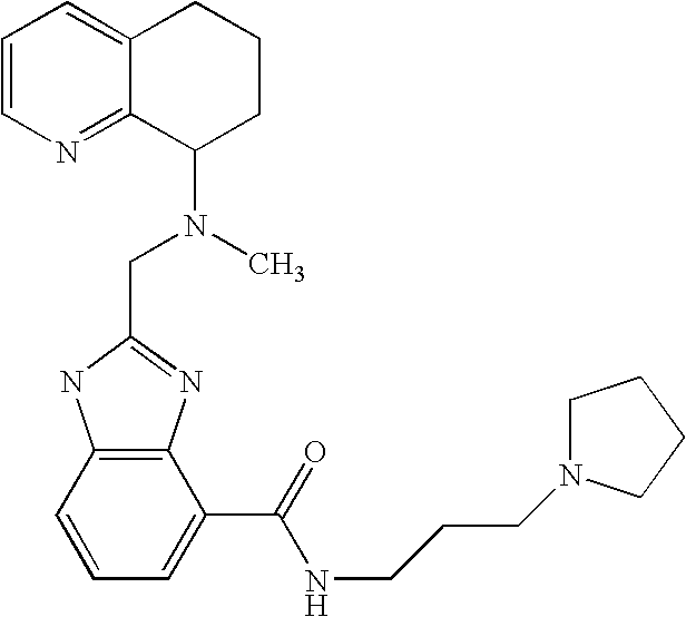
C12=CC=CN=C1C(N(C)CC1=NC3=C(N1)C=CC=C3C(=O)NCCCN1CCCC1)CCC2
